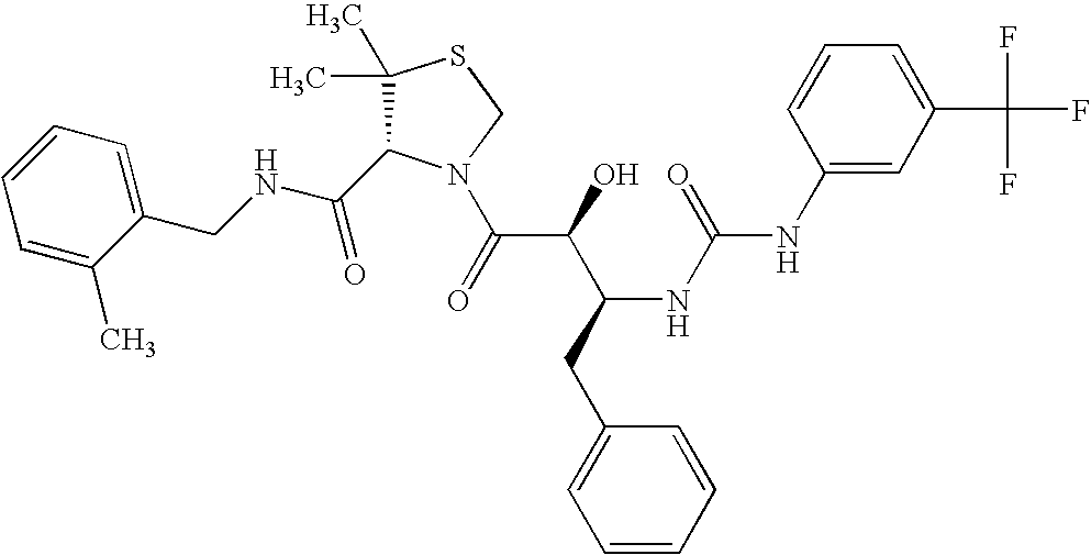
C(NCC1=CC=CC=C1C)(=O)C1C(C)(C)SCN1C(C(C(CC1=CC=CC=C1)NC(=O)NC1=CC(C(F)(F)F)=CC=C1)O)=O
